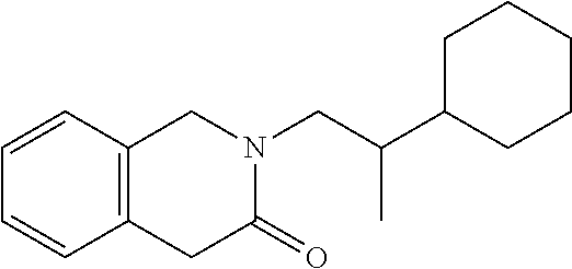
C1(C(CN2CC3=C(C=CC=C3)CC2=O)C)CCCCC1
